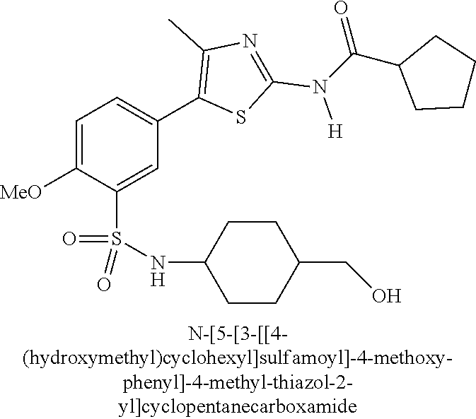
C1=C([MeO])C(S(NC2CCC(CO)CC2)(=O)=O)=CC(C2=C(C)N=C(N([H])C(C3CCCC3)=O)S2)=C1
